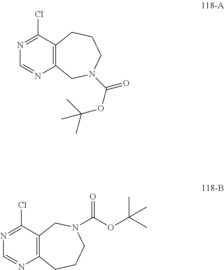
C12=C(C(Cl)=NC=N1)CCCN(C(OC(C)(C)C)=O)C2.C12=C(C(Cl)=NC=N1)CN(C(OC(C)(C)C)=O)CCC2
